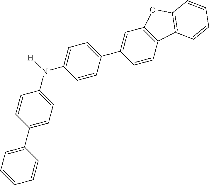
C1=CC=C(C2=CC=C(N(C3=CC=C(C4=CC5=C(C=C4)C4=C(O5)C=CC=C4)C=C3)[H])C=C2)C=C1
